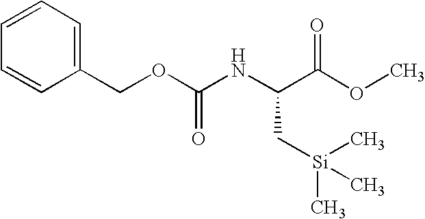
C1(COC(NC(C(OC)=O)C[Si](C)(C)C)=O)=CC=CC=C1
